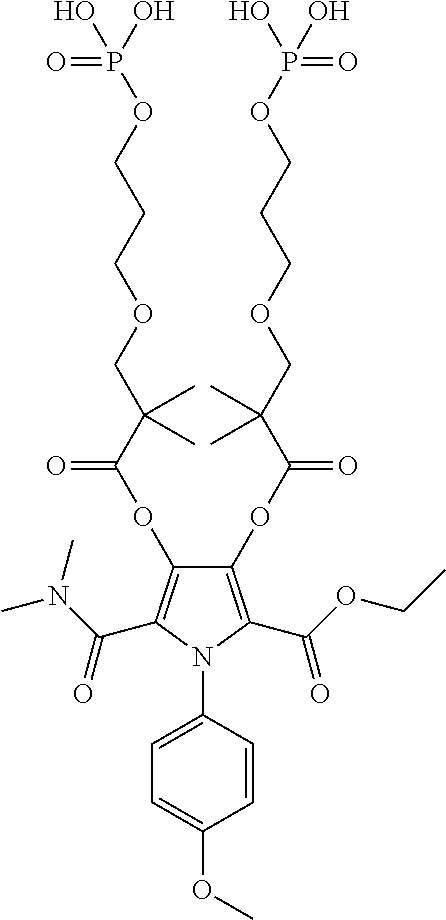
C1(OC(=O)C(COCCCOP(O)(=O)O)(C)C)=C(C(OCC)=O)N(C2=CC=C(OC)C=C2)C(C(N(C)C)=O)=C1OC(=O)C(COCCCOP(O)(=O)O)(C)C
